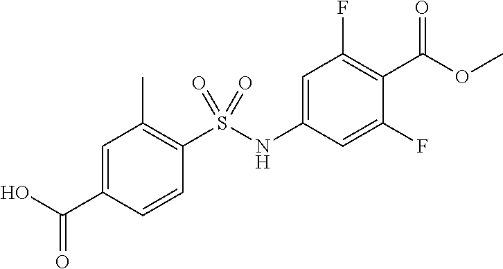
C1=C(C(O)=O)C=CC(S(NC2=CC(F)=C(C(OC)=O)C(F)=C2)(=O)=O)=C1C
